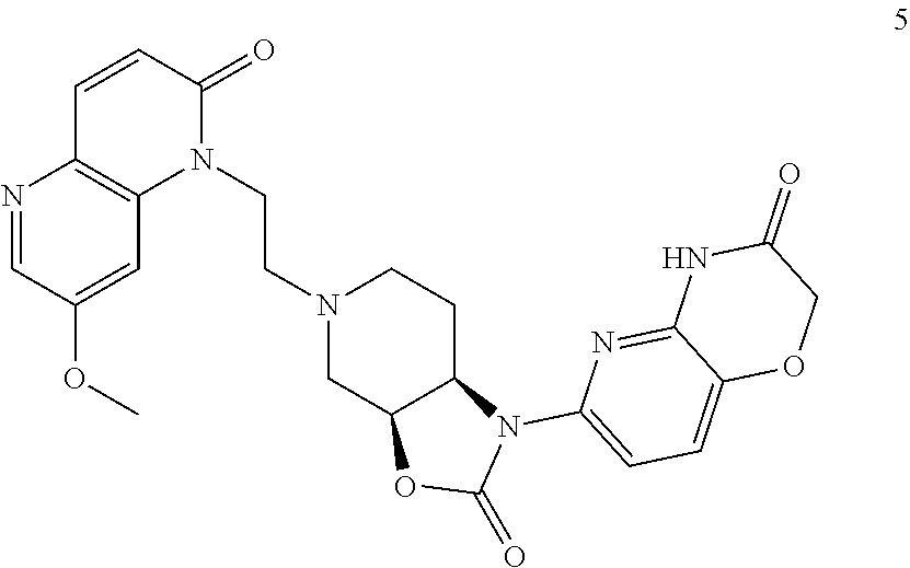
N1=CC(OC)=CC2=C1C=CC(=O)N2CCN1CC2C(CC1)N(C1=CC=C3C(=N1)NC(=O)CO3)C(=O)O2
